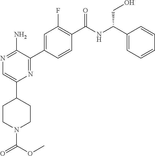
N1=C(N)C(C2=CC(F)=C(C([NH]C(C3=CC=CC=C3)CO)=O)C=C2)=NC(C2CCN(C(OC)=O)CC2)=C1
